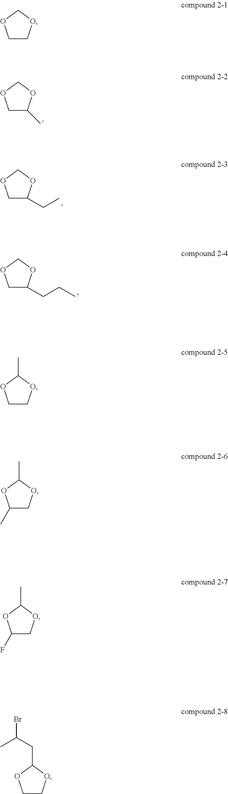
C1C(C)OCO1.C1C(CC)OCO1.C1C(CCC)OCO1.C1COCO1.C1COC(C)O1.C1(C)COC(C)O1.C1(F)COC(C)O1.C1COC(CC(Br)C)O1
